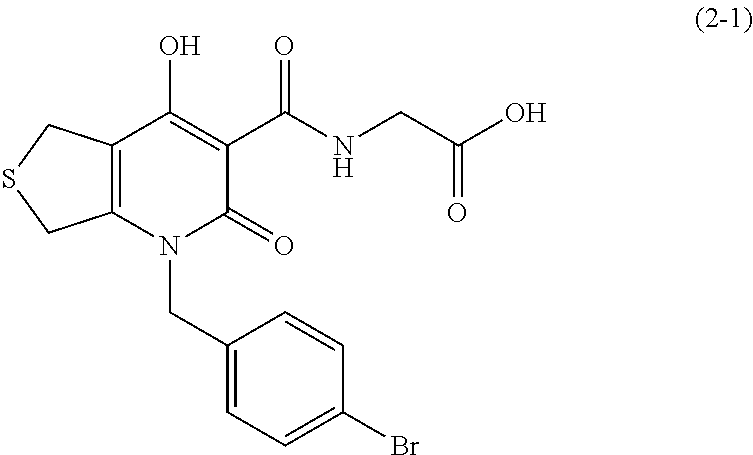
C12=C(CSC1)C(O)=C(C(NCC(O)=O)=O)C(=O)N2CC1=CC=C(Br)C=C1
